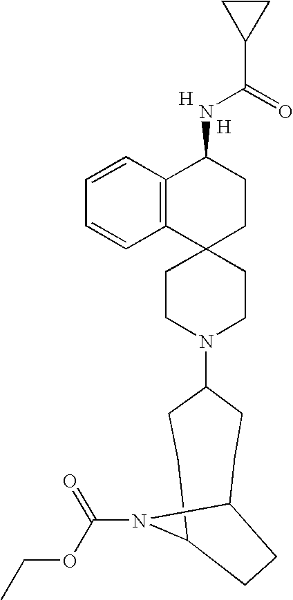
C1CN(C2CCC3N(C(OCC)=O)C(CC2)CC3)CCC12CCC(NC(C1CC1)=O)C1=C2C=CC=C1.[H].[H]
